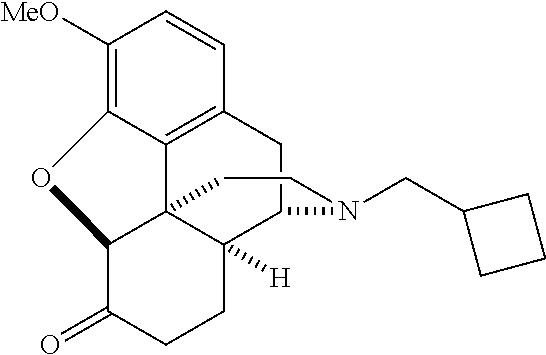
C1([MeO])=C2C3=C(C=C1)CC1C4([H])C3(C(C(=O)CC4)O2)CCN1CC1CCC1
